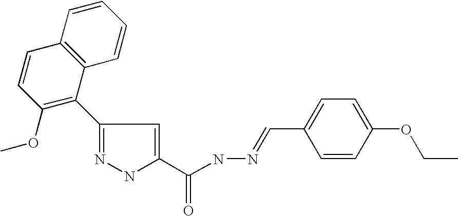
C1=CC=CC2=C1C(C1=NNC(C(=O)NN=CC3=CC=C(OCC)C=C3)=C1)=C(OC)C=C2
